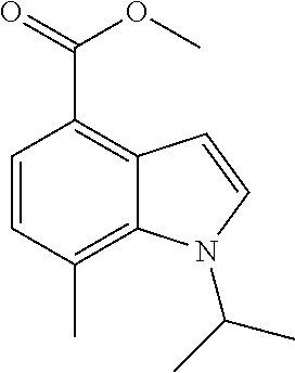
O(C(=O)C1=C2C(=C(C)C=C1)N(C(C)C)C=C2)C
